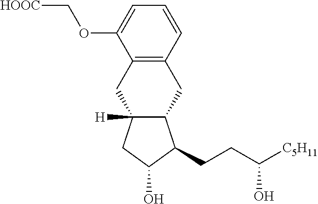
C12=C(C=CC=C1OC[HOOC])CC1C([H])(C2)CC(O)C1CCC(O)[C5H11]
